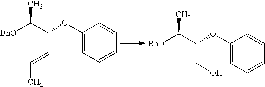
C(C(C([BnO])C)OC1=CC=CC=C1)=CC.C(C(C([BnO])C)OC1=CC=CC=C1)O
